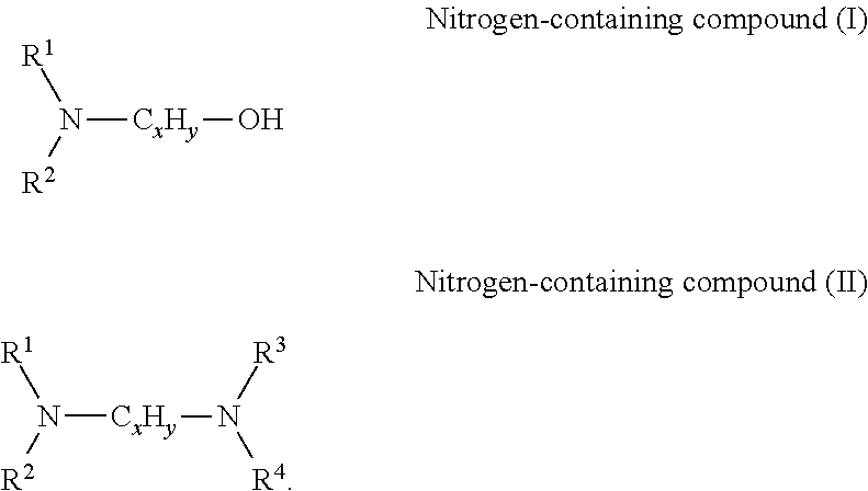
N([CxHy]O)([R2])[R1].N([CxHy]N([R4])[R3])([R2])[R1]
